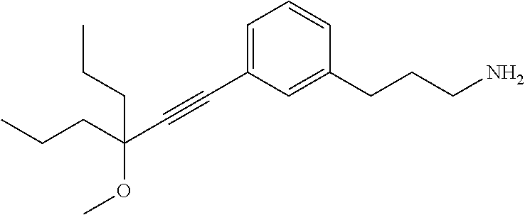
C1=C(C#CC(CCC)(OC)CCC)C=C(CCCN)C=C1
